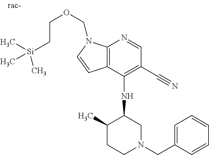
C12=C(C(NC3C(C)CCN(CC4=CC=CC=C4)C3)=C(C#N)C=N1)C=CN2COCC[Si](C)(C)C
